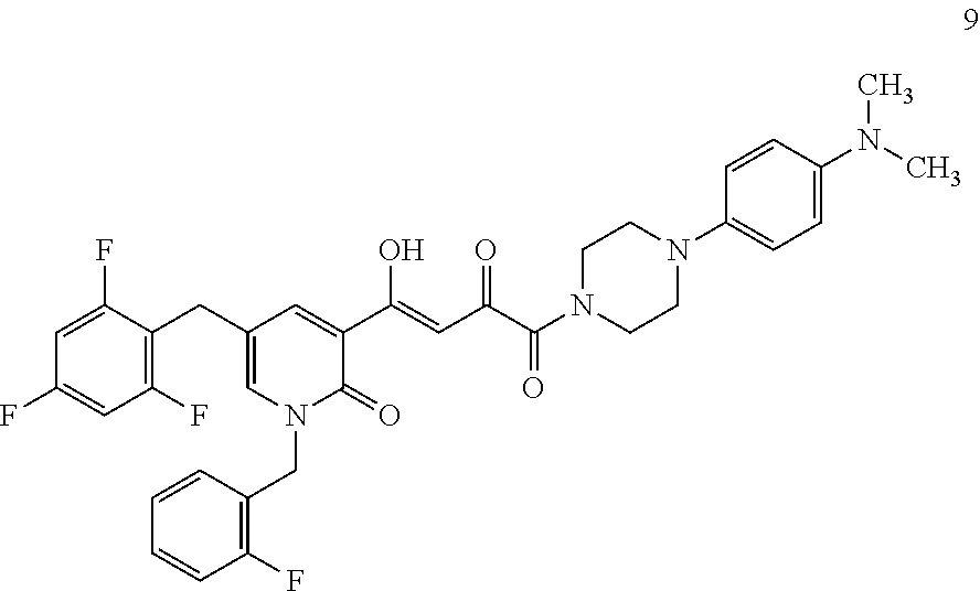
C1(F)=C(CC2=CN(CC3=C(F)C=CC=C3)C(=O)C(C(O)=CC(=O)C(=O)N3CCN(C4=CC=C(N(C)C)C=C4)CC3)=C2)C(F)=CC(F)=C1
